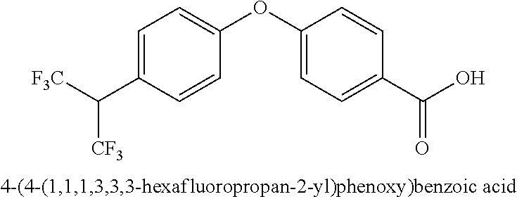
C1=C(C([F3C])[CF3])C=CC(OC2=CC=C(C(O)=O)C=C2)=C1
